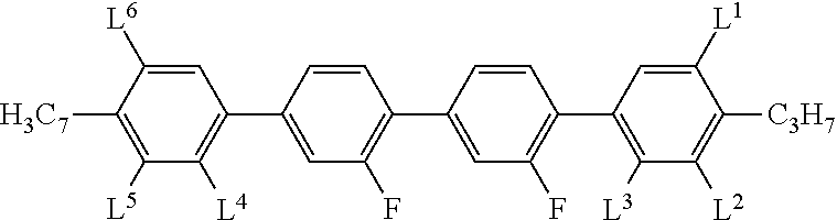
C1=C([L6])C([H3C7])=C([L5])C([L4])=C1C1=CC(F)=C(C2=CC(F)=C(C3=C([L3])C([L2])=C([C3H7])C([L1])=C3)C=C2)C=C1
